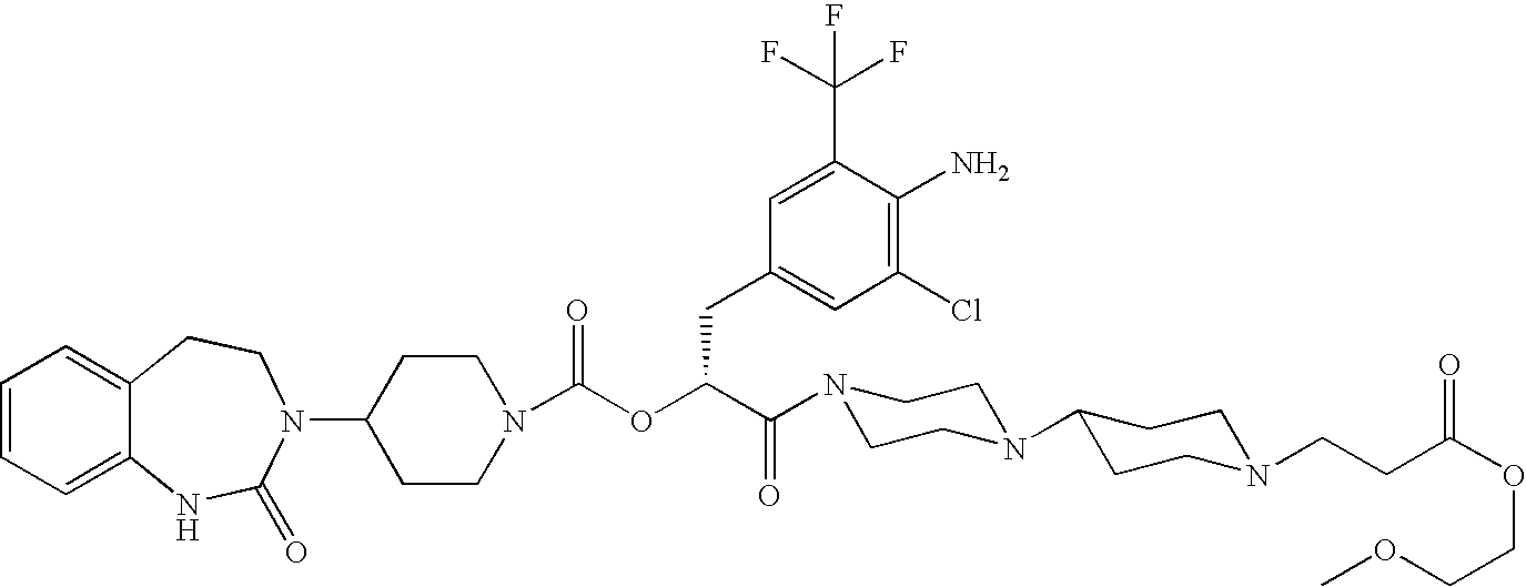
C1=CC=C2C(=C1)CCN(C1CCN(C(OC(C(N3CCN(C4CCN(CCC(OCCOC)=O)CC4)CC3)=O)CC3=CC(Cl)=C(N)C(C(F)(F)F)=C3)=O)CC1)C(=O)N2
